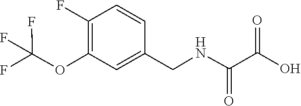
O(C1=C(F)C=CC(CNC(=O)C(=O)O)=C1)C(F)(F)F
